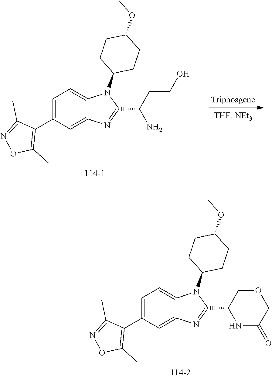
C1(C2NC(=O)COC2)=NC2=CC(C3=C(C)ON=C3C)=CC=C2N1C1CCC(OC)CC1.C1(C(N)CCO)=NC2=CC(C3=C(C)ON=C3C)=CC=C2N1C1CCC(OC)CC1
